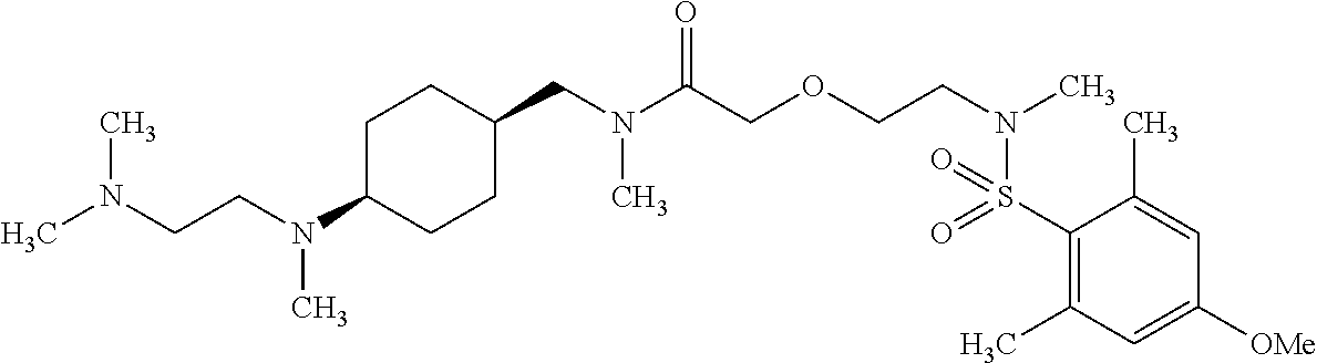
N(C(COCCN(C)S(=O)(=O)C1=C(C)C=C([OMe])C=C1C)=O)(C)CC1CCC(N(CCN(C)C)C)CC1
